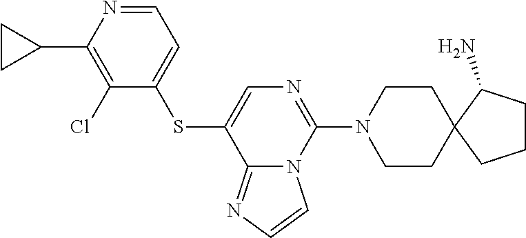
C1=NC(C2CC2)=C(Cl)C(SC2=CN=C(N3CCC4(CC3)CCCC4N)N3C2=NC=C3)=C1
